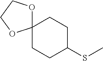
C12(OCCO1)CCC(SC)CC2
